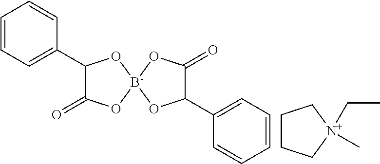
C1=CC=C(C2C(=O)O[B-]3(O2)OC(C2=CC=CC=C2)C(=O)O3)C=C1.C1CC[N+](CC)(C)C1
